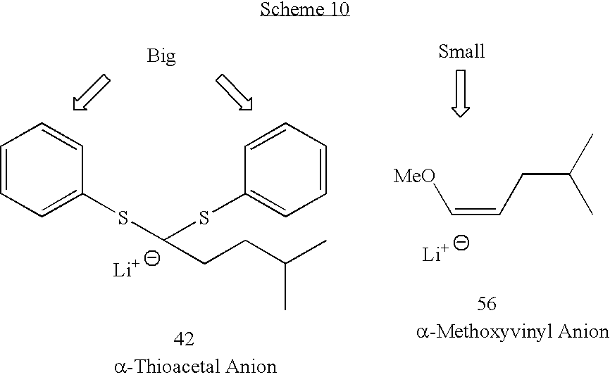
C1=CC=C(SC(SC2=CC=CC=C2)CCC(C)C)C=C1.[Li].C(=CCC(C)C)[MeO].[Li]
